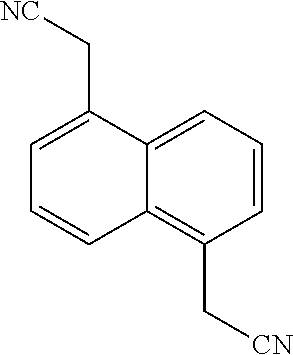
C12=C(C[CN])C=CC=C1C(C[NC])=CC=C2
